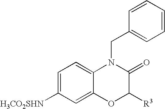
C1=C([H3CO2SHN])C=C2C(=C1)N(CC1=CC=CC=C1)C(=O)C([R3])O2
